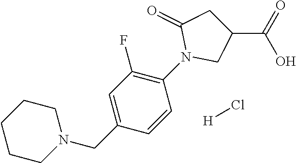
C1CCN(CC2=CC(F)=C(N3CC(C(=O)O)CC3=O)C=C2)CC1.[H]Cl
